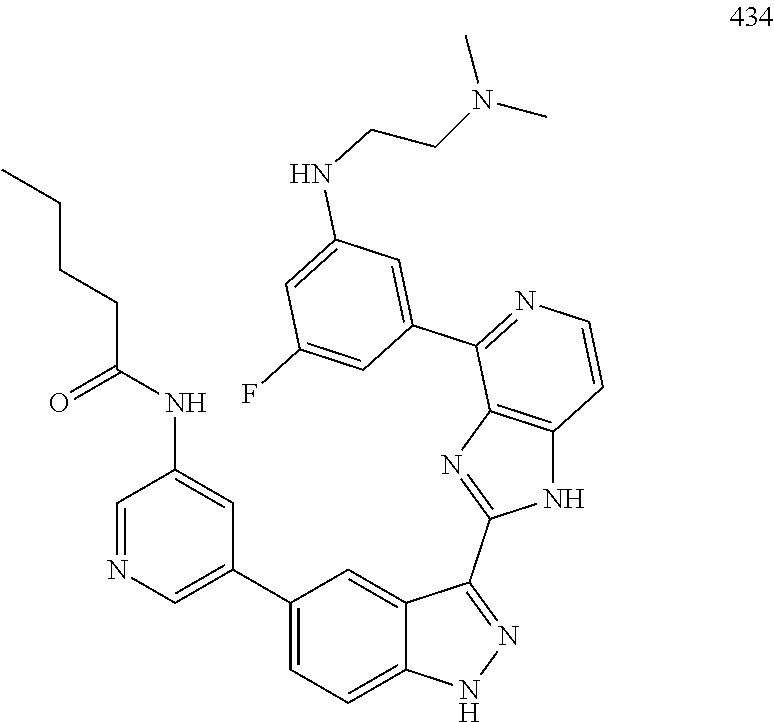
C1=NC=C(C2=CC=C3C(=C2)C(C2=NC4=C(N2)C=CN=C4C2=CC(NCCN(C)C)=CC(F)=C2)=NN3)C=C1NC(CCCC)=O
